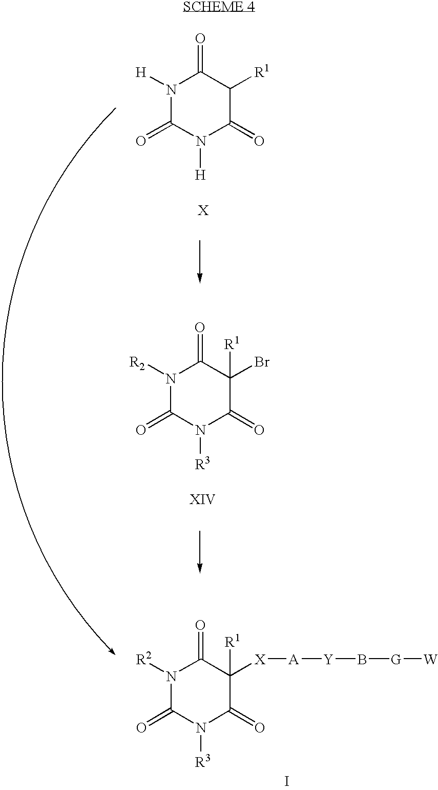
N1([H])C(=O)C([R1])C(=O)N([H])C1=O.N1([R2])C(=O)C(Br)([R1])C(=O)N([R3])C1=O.N1([R2])C(=O)C([R1])([X][A][Y]B[G][W])C(=O)N([R3])C1=O.I
